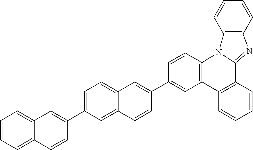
C12=CC=C(C3=CC4=CC=CC=C4C=C3)C=C1C=CC(C1=CC3=C(C=C1)N1C(=NC4=C1C=CC=C4)C1=C3C=CC=C1)=C2
